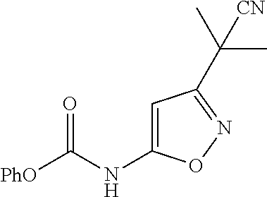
[PhO]C(NC1=CC(C(C)(C)[CN])=NO1)=O
